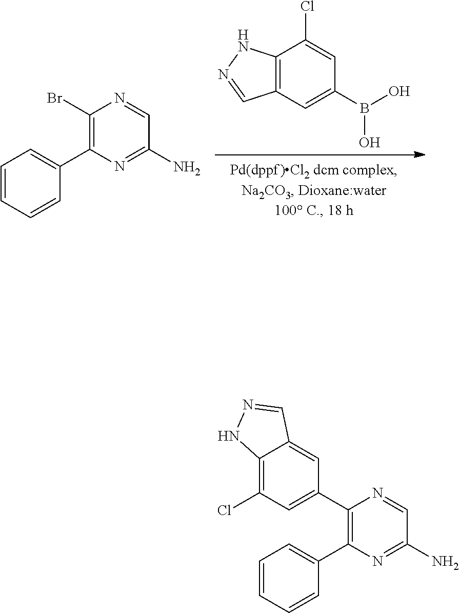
C1(C2=C(C3=CC=CC=C3)N=C(N)C=N2)=CC(Cl)=C2C(=C1)C=NN2.BrC1=C(C2=CC=CC=C2)N=C(N)C=N1.C12=C(C=NN1)C=C(B(O)O)C=C2Cl
